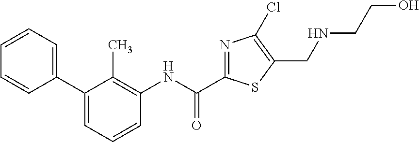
C1(C2=CC=CC=C2)=CC=CC(NC(C2=NC(Cl)=C(CNCCO)S2)=O)=C1C
